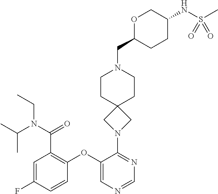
C1CC2(CCN1CC1CCC(NS(C)(=O)=O)CO1)CN(C1=NC=NC=C1OC1=C(C(N(CC)C(C)C)=O)C=C(F)C=C1)C2
